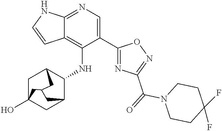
C12=NC=C(C3=NC(C(=O)N4CCC(F)(F)CC4)=NO3)C(NC3C4CC5(O)CC3CC(C5)C4)=C1C=CN2
